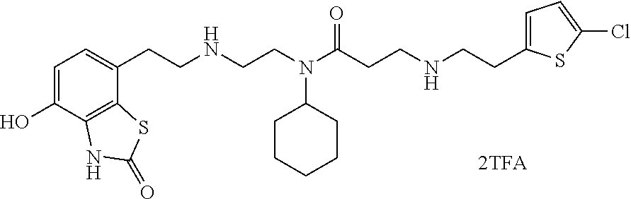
C1=C(O)C2=C(C(CCNCCN(C(CCNCCC3=CC=C(Cl)S3)=O)C3CCCCC3)=C1)SC(=O)N2
